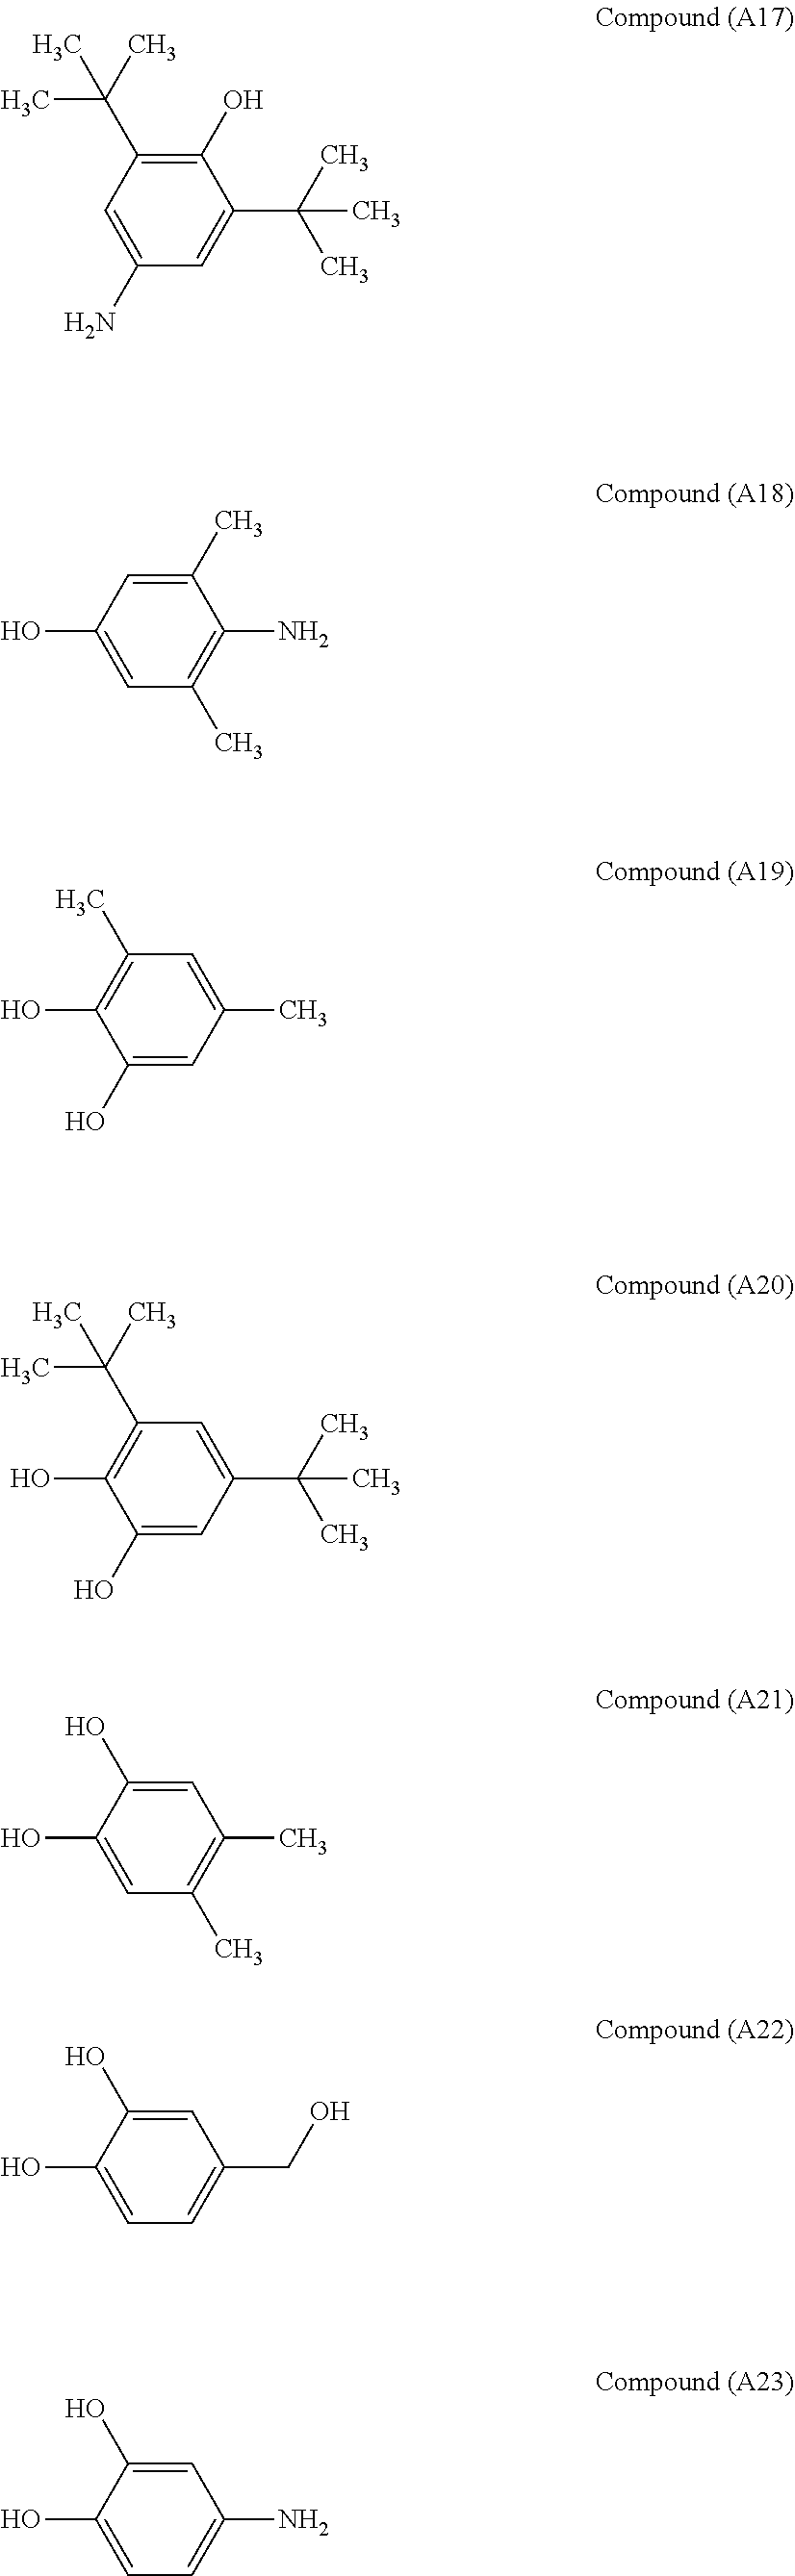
C1=C(C)C=C(O)C(O)=C1C.C1(O)=C(C(C)(C)C)C=C(N)C=C1C(C)(C)C.C1(C)=CC(O)=CC(C)=C1N.C1=C(C(C)(C)C)C=C(O)C(O)=C1C(C)(C)C.C1=C(O)C(O)=CC(C)=C1C.C1=C(O)C(O)=CC=C1N.C1=C(O)C(O)=CC=C1CO
